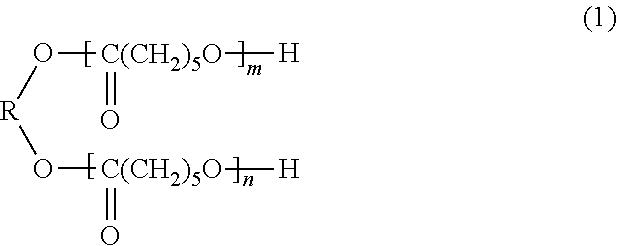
[R](O[C(CH2)5O]([H])=O)O[C(CH2)5O]([H])=O
